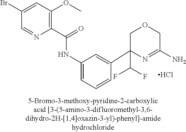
Cl.N(C1=CC=CC(C2(C(F)F)N=C(N)COC2)=C1)C(C1=C(OC)C=C(Br)C=N1)=O
